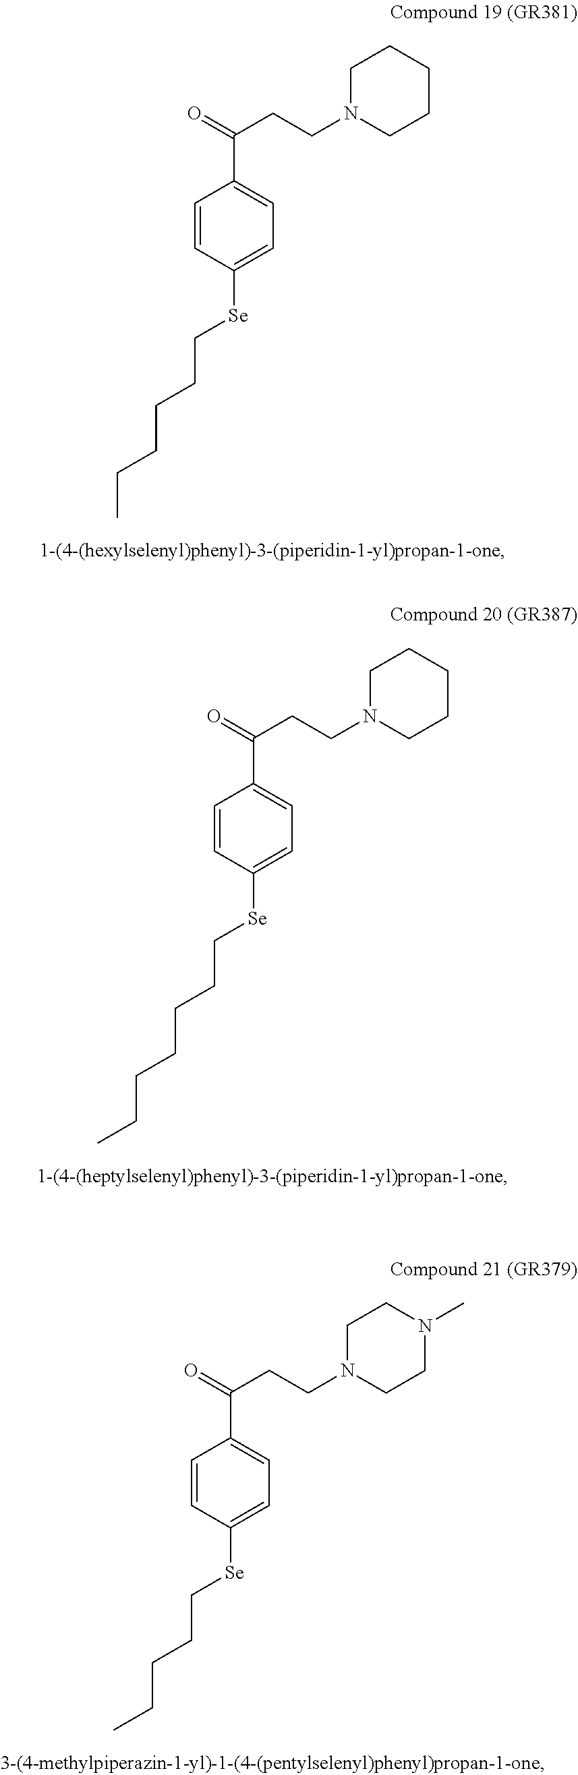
C1=CC([Se]CCCCCC)=CC=C1C(=O)CCN1CCCCC1.C1=CC([Se]CCCCCCC)=CC=C1C(=O)CCN1CCCCC1.C1=CC([Se]CCCCC)=CC=C1C(=O)CCN1CCN(C)CC1
